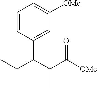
C1=CC(C(C(C([OMe])=O)C)CC)=CC([OMe])=C1
